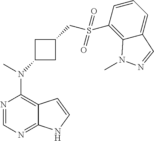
N1=CN=C2C(=C1N(C)C1CC(CS(C3=C4C(=CC=C3)C=NN4C)(=O)=O)C1)C=CN2
